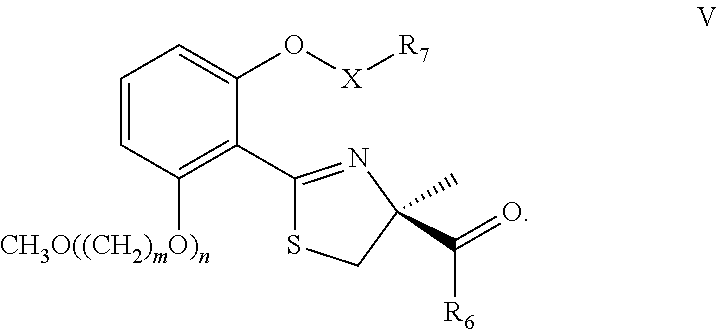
C1=CC([CH3O((CH2)mO)n])=C(C2=NC(C([R6])=O)(C)CS2)C(O[X][R7])=C1
